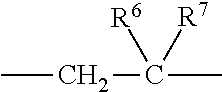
CCC([R6])([R7])C
